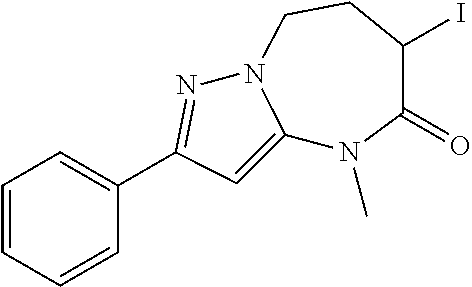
C12=CC(C3=CC=CC=C3)=NN1CCC(I)C(=O)N2C
